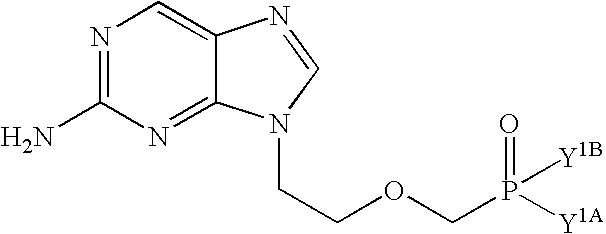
N1=C(N)N=C2C(=C1)N=CN2CCOCP(=O)([Y1B])[Y1A]
